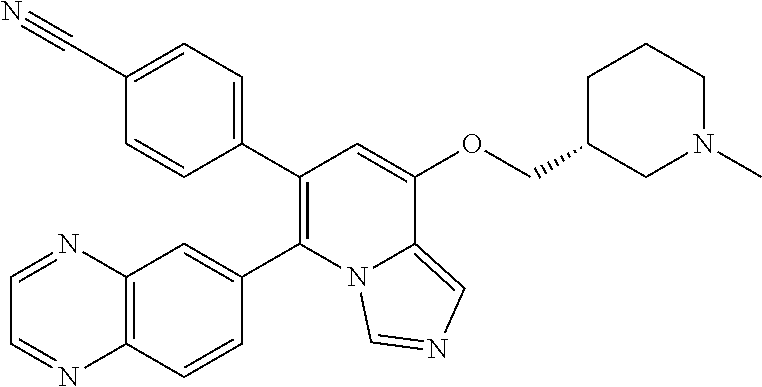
C12=C(C=CC(C3=C(C4=CC=C(C#N)C=C4)C=C(OCC4CN(C)CCC4)C4=CN=CN34)=C1)N=CC=N2
